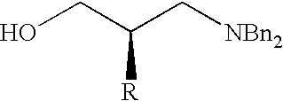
[NBn2]CC(CO)[R]
